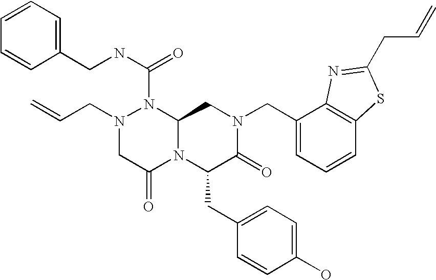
N(C(=O)N1N(CC=C)CC(=O)N2C1CN(CC1=CC=CC3=C1N=C(CC=C)S3)C(=O)C2CC1=CC=C(O)C=C1)CC1=CC=CC=C1
